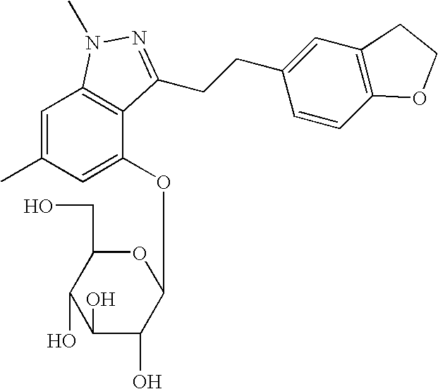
C1(O)C(O)C(OC2=CC(C)=CC3=C2C(CCC2=CC4=C(C=C2)OCC4)=NN3C)OC(CO)C1O
